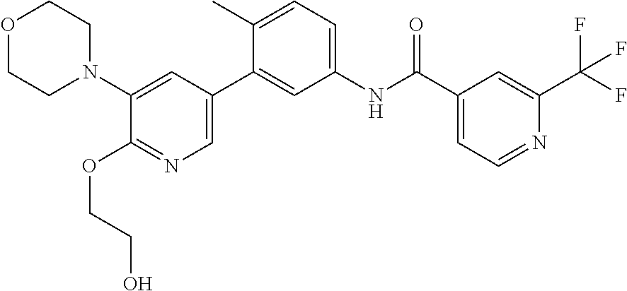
C1(N2CCOCC2)=CC(C2=CC(NC(C3=CC=NC(C(F)(F)F)=C3)=O)=CC=C2C)=CN=C1OCCO
